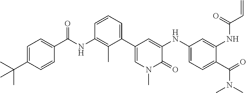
C1=C(C(C)(C)C)C=CC(C(NC2=C(C)C(C3=CN(C)C(=O)C(NC4=CC=C(C(=O)N(C)C)C(NC(C=C)=O)=C4)=C3)=CC=C2)=O)=C1
